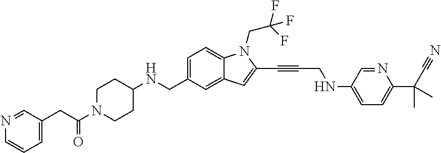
C1=C(CNC2CCN(C(CC3=CC=CN=C3)=O)CC2)C=C2C(=C1)N(CC(F)(F)F)C(C#CCNC1=CC=C(C(C#N)(C)C)N=C1)=C2
